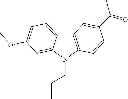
C12=CC=C(OC)C=C1N(CCC)C1=C2C=C(C(=O)C)C=C1
